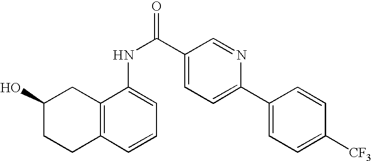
C12=C(C=CC=C1NC(=O)C1=CC=C(C3=CC=C([CF3])C=C3)N=C1)CCC(O)C2
